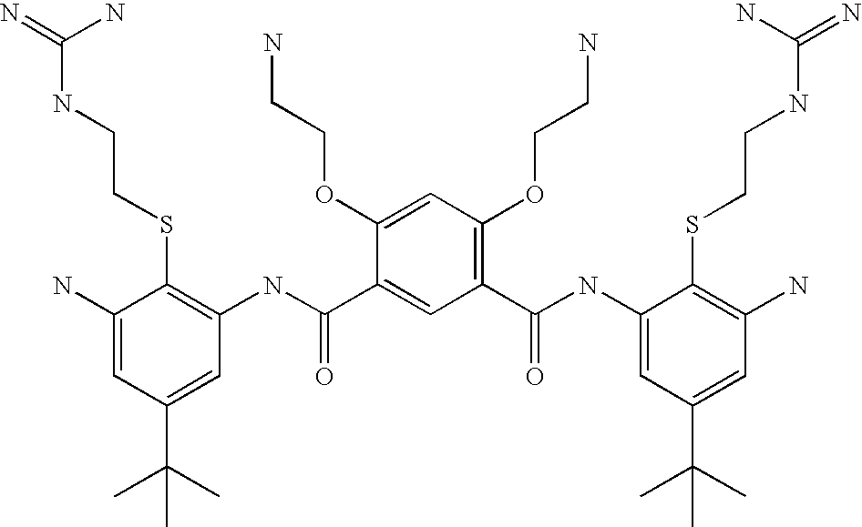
C1(N)=CC(C(C)(C)C)=CC(NC(C2=CC(C(=O)NC3=CC(C(C)(C)C)=CC(N)=C3SCCNC(=N)N)=C(OCCN)C=C2OCCN)=O)=C1SCCNC(=N)N
